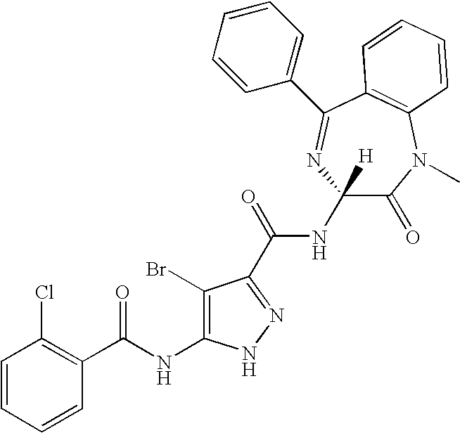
C1=CC=CC(C(=O)NC2=C(Br)C(C(NC3([H])C(=O)N(C)C4=C(C(C5=CC=CC=C5)=N3)C=CC=C4)=O)=NN2)=C1Cl
